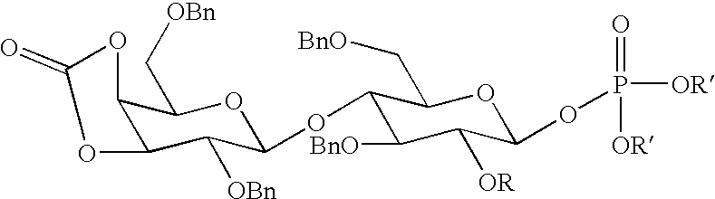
O1C2C(C[OBn])OC(OC3C(C[BnO])OC(OP([OR])(=O)[OR])C([OR])C3[BnO])C([OBn])C2OC1=O
